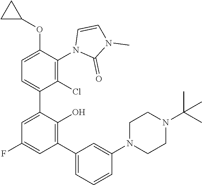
C1CN(C2=CC(C3=C(O)C(C4=CC=C(OC5CC5)C(N5C(=O)N(C)C=C5)=C4Cl)=CC(F)=C3)=CC=C2)CCN1C(C)(C)C
